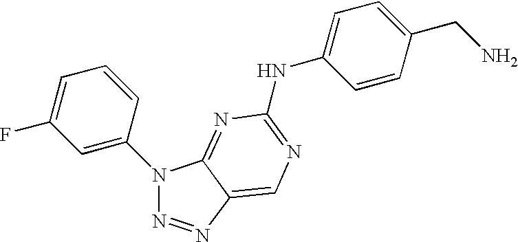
N1(C2=CC(F)=CC=C2)N=NC2=CN=C(NC3=CC=C(CN)C=C3)N=C12
